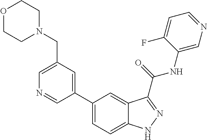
C1(CN2CCOCC2)=CN=CC(C2=CC=C3C(=C2)C(C(NC2=CN=CC=C2F)=O)=NN3)=C1
